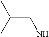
C(CN)(C)C
